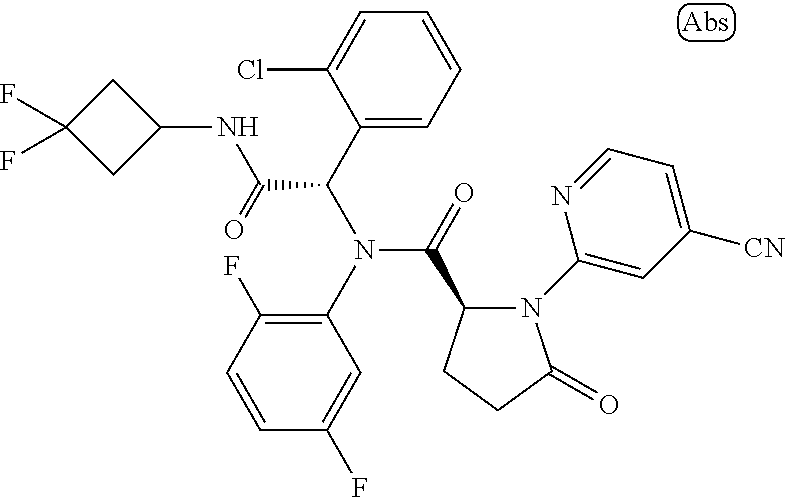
C(NC1CC(F)(F)C1)(C(C1=CC=CC=C1Cl)N(C(=O)C1N(C2=CC([CN])=CC=N2)C(=O)CC1)C1=C(F)C=CC(F)=C1)=O
